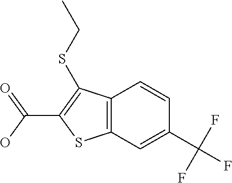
OC(=O)C1=C(SCC)C2=C(S1)C=C(C(F)(F)F)C=C2
